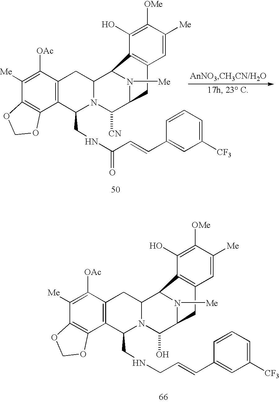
C1([Me])=C([OAc])C2=C(C3=C1OCO3)C(CNC(C=CC1=CC([CF3])=CC=C1)=O)N1C(C3N([Me])C(C1[CN])CC1=C3C(O)=C([OMe])C([Me])=C1)C2.C1([Me])=C([OAc])C2=C(C3=C1OCO3)C(CNCC=CC1=CC([CF3])=CC=C1)N1C(C3N([Me])C(C1O)CC1=C3C(O)=C([OMe])C([Me])=C1)C2
